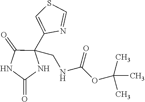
C1=C(C2(CNC(OC(C)(C)C)=O)C(=O)NC(=O)N2)N=CS1
